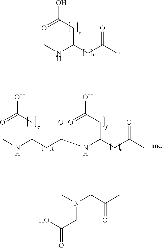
OC(CN(C)CC(C)=O)=O.CNC(CC(=O)C)CC(O)=O.N(C(CC(C)=O)CC(O)=O)C(CC(NC)CC(O)=O)=O
